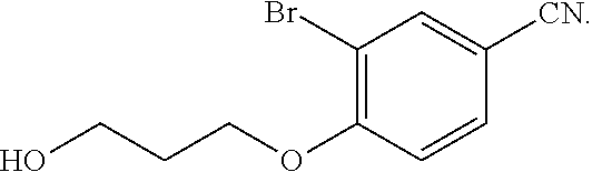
C1(Br)=C(OCCCO)C=CC([CN])=C1
